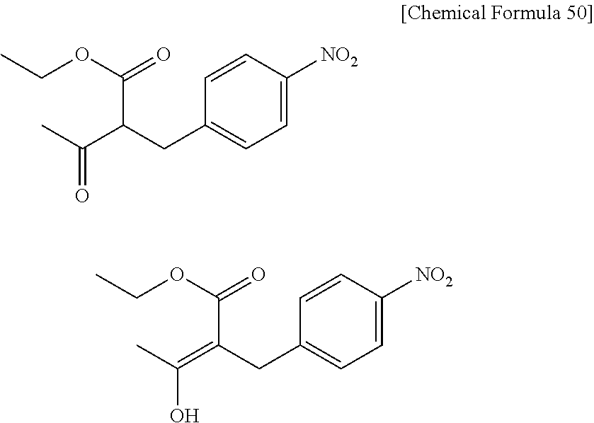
C1(CC(C(=O)OCC)C(=O)C)=CC=C([NO2])C=C1.C1(CC(C(=O)OCC)=C(O)C)=CC=C([NO2])C=C1
